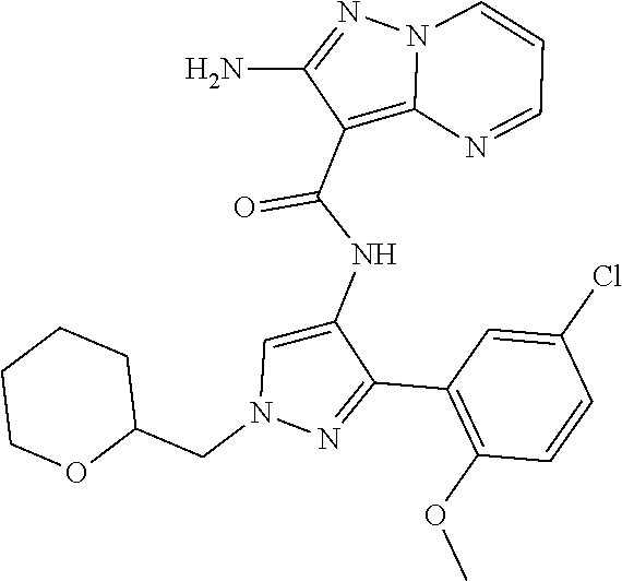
C1(C2=NN(CC3CCCCO3)C=C2NC(C2=C3N(N=C2N)C=CC=N3)=O)=C(OC)C=CC(Cl)=C1
